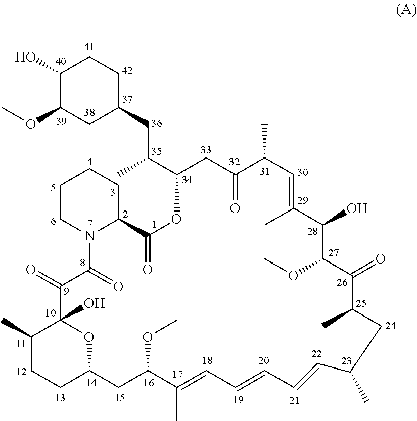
C1(O)C(OC)CC(CC(C)C2OC(=O)C3CCCCN3C(=O)C(=O)C3(O)C(C)CCC(O3)CC(OC)C(C)=CC=CC=CC(C)CC(C)C(=O)C(OC)C(O)C(C)=CC(C)C(=O)C2)CC1
